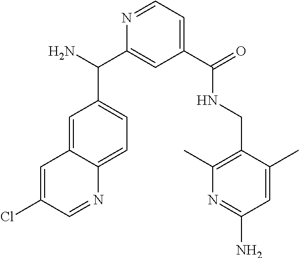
C1=C2C(=CC=C1C(C1=CC(C(NCC3=C(C)N=C(N)C=C3C)=O)=CC=N1)N)N=CC(Cl)=C2
